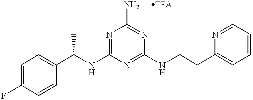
C1=C(F)C=CC(C(NC2=NC(N)=NC(NCCC3=CC=CC=N3)=N2)C)=C1
